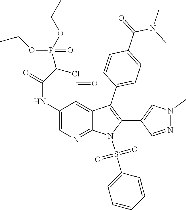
C1(NC(=O)C(Cl)P(OCC)(=O)OCC)=CN=C2C(=C1C=O)C(C1=CC=C(C(=O)N(C)C)C=C1)=C(C1=CN(C)N=C1)N2S(=O)(=O)C1=CC=CC=C1
